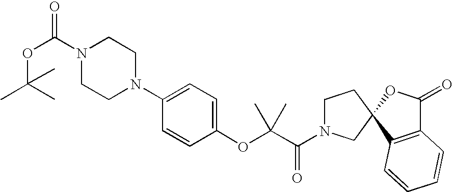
C1(N2CCN(C(OC(C)(C)C)=O)CC2)=CC=C(OC(C(N2CCC3(C2)C2=C(C(=O)O3)C=CC=C2)=O)(C)C)C=C1
